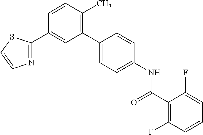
N1=C(C2=CC(C3=CC=C(NC(C4=C(F)C=CC=C4F)=O)C=C3)=C(C)C=C2)SC=C1
